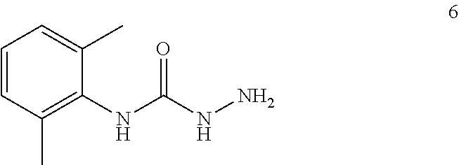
C1=CC(C)=C(NC(NN)=O)C(C)=C1
